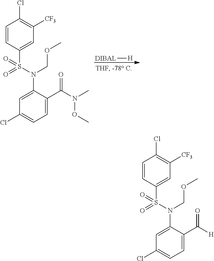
C1=CC(S(N(C2=CC(Cl)=CC=C2C(N(C)OC)=O)COC)(=O)=O)=CC([CF3])=C1Cl.[DIBAL][H].C1=CC(S(N(C2=CC(Cl)=CC=C2C([H])=O)COC)(=O)=O)=CC([CF3])=C1Cl
